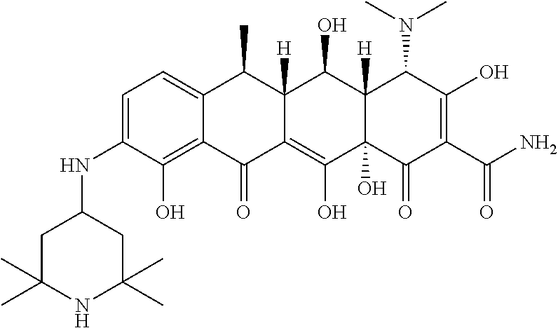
C1=C(NC2CC(C)(C)NC(C)(C)C2)C(O)=C2C(=C1)C(C)C1([H])C(=C(O)C3(O)C([H])(C1O)C(N(C)C)C(O)=C(C(N)=O)C3=O)C2=O
